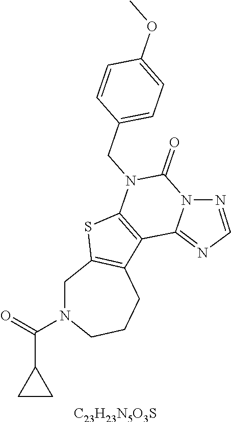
C1N(C(=O)C2CC2)CCCC2=C1SC1=C2C2=NC=NN2C(=O)N1CC1=CC=C(OC)C=C1.[C23H23N5O3S]
